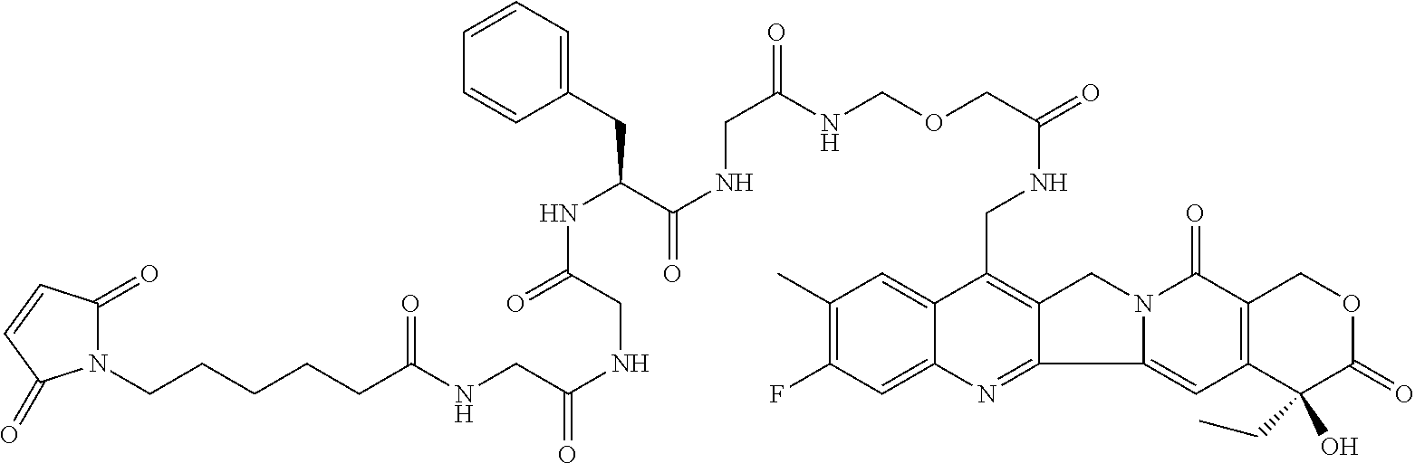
C1(C)=C(F)C=C2C(=C1)C(CNC(=O)COCNC(CNC(=O)C(NC(=O)CNC(=O)CNC(CCCCCN1C(=O)C=CC1=O)=O)CC1=CC=CC=C1)=O)=C1C(=N2)C2=CC3=C(C(=O)N2C1)COC(=O)C3(CC)O
